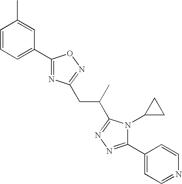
C1=C(C)C=CC=C1C1=NC(CC(C2=NN=C(C3=CC=NC=C3)N2C2CC2)C)=NO1
